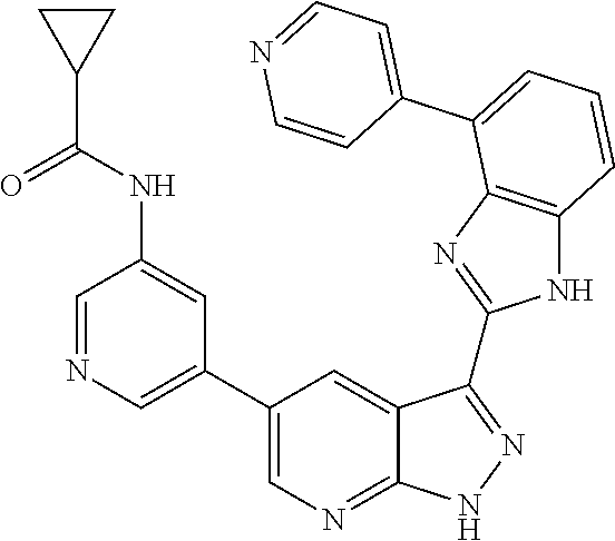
C1=C(C2=CC=CC3=C2N=C(C2=NNC4=NC=C(C5=CN=CC(NC(C6CC6)=O)=C5)C=C42)N3)C=CN=C1
